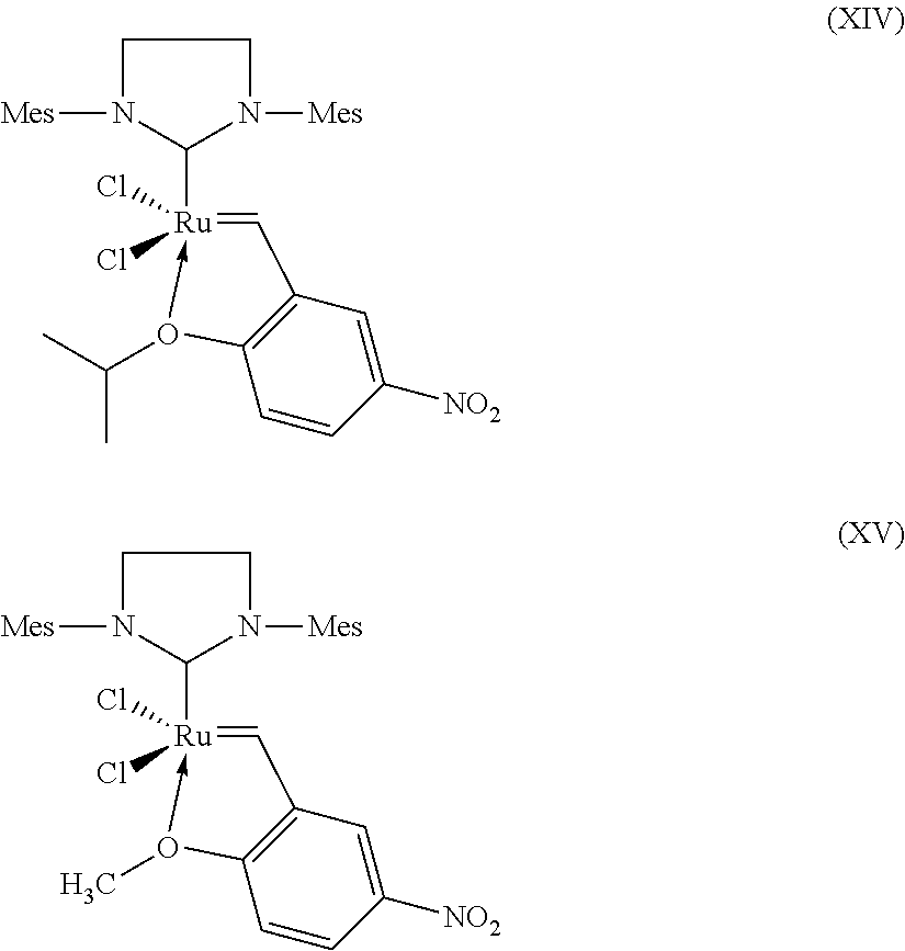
C1N([Mes])C([Ru]2(Cl)(Cl)-O(C(C)C)C3=C(C=2)C=C([NO2])C=C3)N([Mes])C1.C1N([Mes])C([Ru]2(Cl)(Cl)-O(C)C3=C(C=2)C=C([NO2])C=C3)N([Mes])C1
